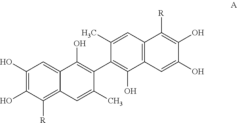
C12=C(C=C(C)C(C3=C(O)C4=CC(O)=C(O)C([R])=C4C=C3C)=C1O)C([R])=C(O)C(O)=C2
